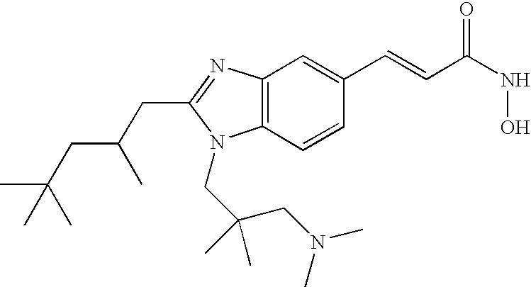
C12=C(C=CC(C=CC(=O)NO)=C1)N(CC(CN(C)C)(C)C)C(CC(CC(C)(C)C)C)=N2
